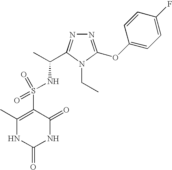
N1=C(OC2=CC=C(F)C=C2)N(CC)C(C(C)NS(C2=C(C)NC(=O)NC2=O)(=O)=O)=N1
